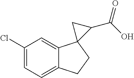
C1=C(Cl)C=C2C(=C1)CCC21C(C(O)=O)C1
